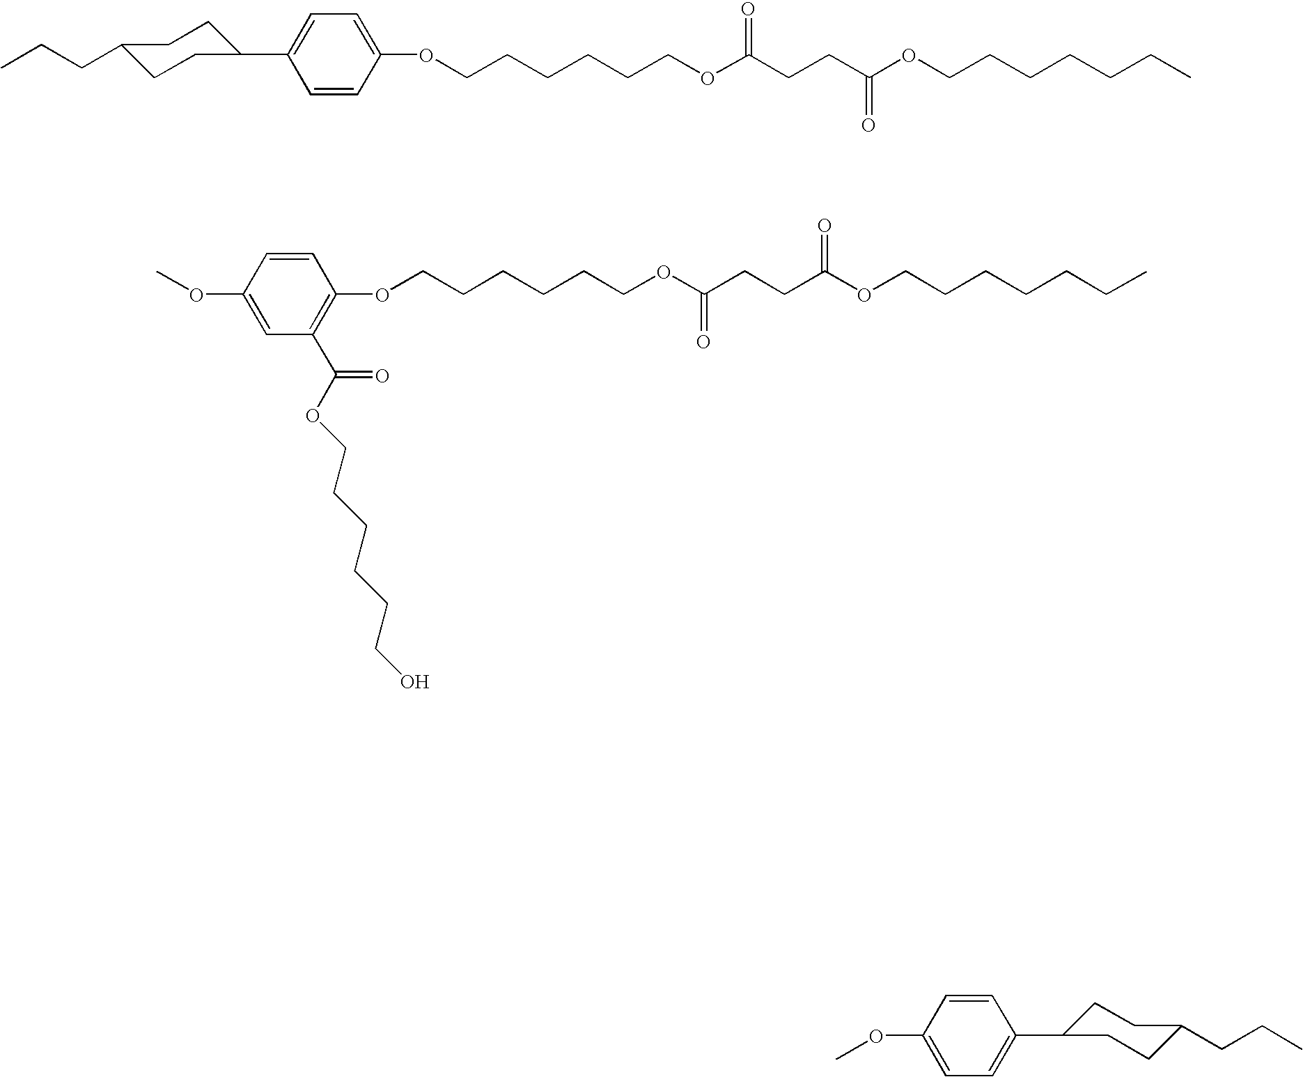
O(C1=CC(C(OCCCCCCO)=O)=C(OCCCCCCOC(CCC(OCCCCCCC)=O)=O)C=C1)C.CCCC1CCC(C2=CC=C(OCCCCCCOC(CCC(OCCCCCCC)=O)=O)C=C2)CC1.O(C1=CC=C(C2CCC(CCC)CC2)C=C1)C
